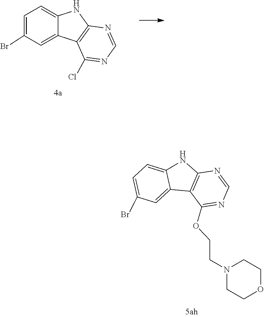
C1(Br)=CC=C2NC3=C(C2=C1)C(Cl)=NC=N3.C12=C(NC3=CC=C(Br)C=C13)N=CN=C2OCCN1CCOCC1
